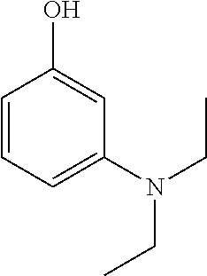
C1=CC=C(N(CC)CC)C=C1O
